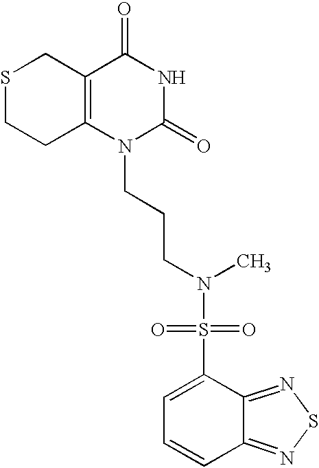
S1CCC2=C(C1)C(=O)NC(=O)N2CCCN(S(C1=CC=CC2=NSN=C12)(=O)=O)C
